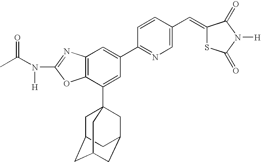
N(C1=NC2=C(O1)C(C13CC4CC(CC(C1)C4)C3)=CC(C1=NC=C(C=C3SC(=O)N([H])C3=O)C=C1)=C2)([H])C(C)=O
